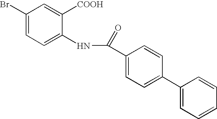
C1(Br)=CC=C(NC(C2=CC=C(C3=CC=CC=C3)C=C2)=O)C([COOH])=C1
